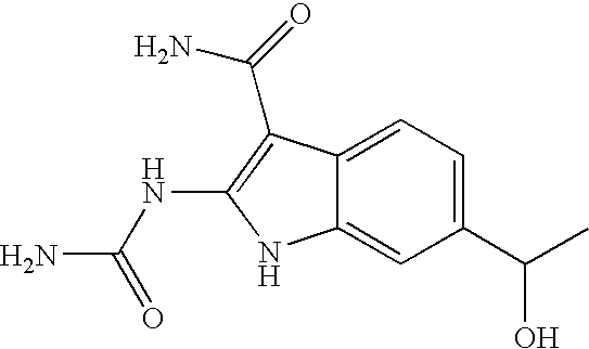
C1(C(O)C)=CC=C2C(=C1)NC(NC(N)=O)=C2C(=O)N
